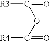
[R3]C(=O)OC(=O)[R4]
